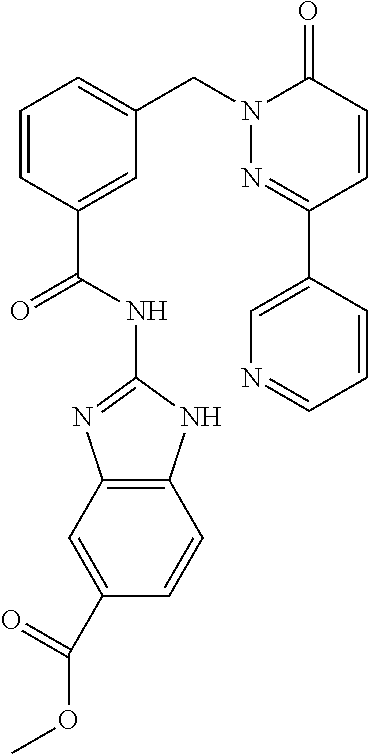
C1=C(C2=NN(CC3=CC=CC(C(NC4=NC5=C(N4)C=CC(C(OC)=O)=C5)=O)=C3)C(=O)C=C2)C=CC=N1
